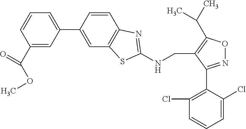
C1(C2=CC3=C(C=C2)N=C(NCC2=C(C(C)C)ON=C2C2=C(Cl)C=CC=C2Cl)S3)=CC=CC(C(OC)=O)=C1
